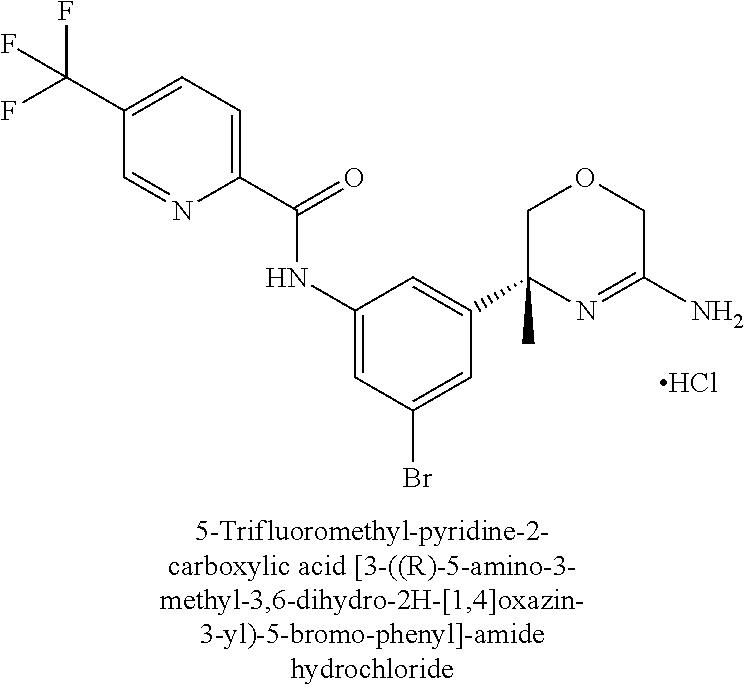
C1(C(=O)NC2=CC(Br)=CC(C3(C)N=C(N)COC3)=C2)=CC=C(C(F)(F)F)C=N1.Cl
